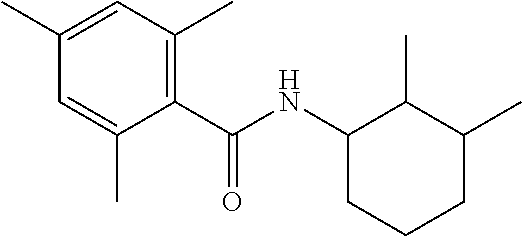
C1(C)=CC(C)=C(C(NC2CCCC(C)C2C)=O)C(C)=C1
